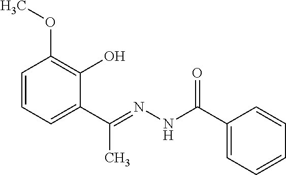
C1=CC=C(C(=NNC(C2=CC=CC=C2)=O)C)C(O)=C1OC
